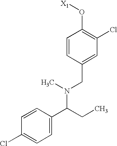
C1=CC(CN(C(C2=CC=C(Cl)C=C2)CC)C)=CC(Cl)=C1O[X1]
